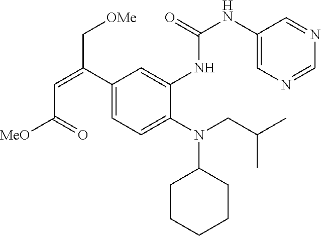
C1(C(=CC([MeO])=O)C[OMe])=CC=C(N(CC(C)C)C2CCCCC2)C(NC(NC2=CN=CN=C2)=O)=C1
